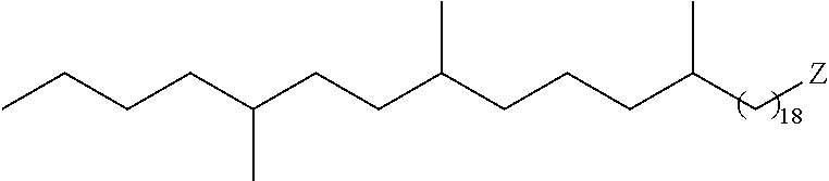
C(CCC(CCCC(C[Z])C)C)(CCCC)C
